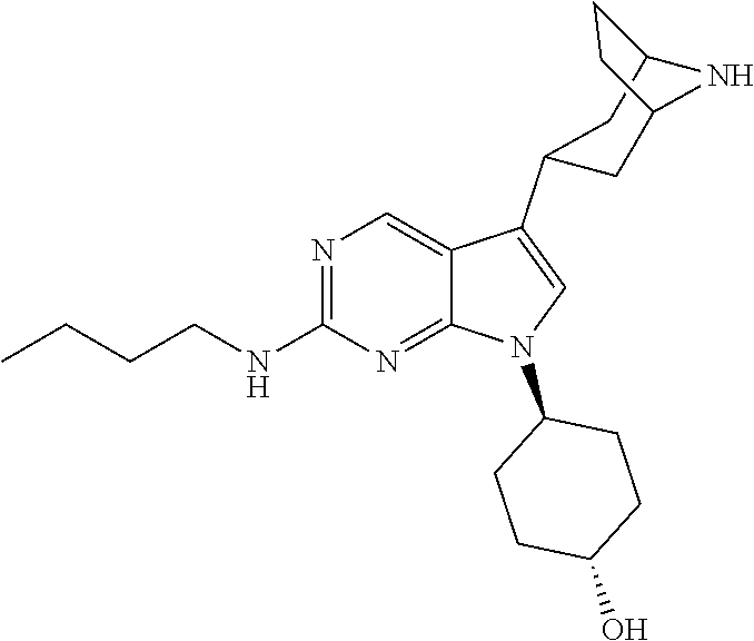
N1=C(NCCCC)N=C2C(=C1)C(C1CC3NC(C1)CC3)=CN2C1CCC(O)CC1
